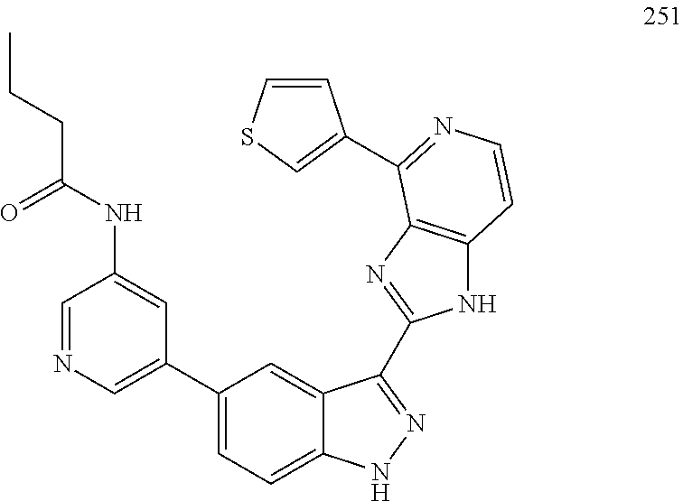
C1(C2=CN=CC(NC(CCC)=O)=C2)=CC=C2C(=C1)C(C1=NC3=C(N1)C=CN=C3C1=CSC=C1)=NN2
